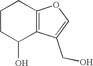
C1CC(O)C2=C(C1)OC=C2CO
